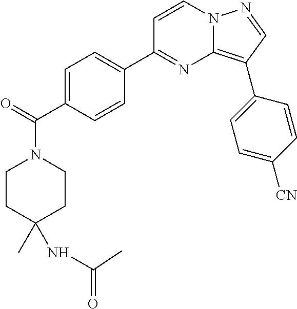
C(=O)(C1=CC=C(C2=NC3=C(C4=CC=C([CN])C=C4)C=NN3C=C2)C=C1)N1CCC(C)(NC(=O)C)CC1
